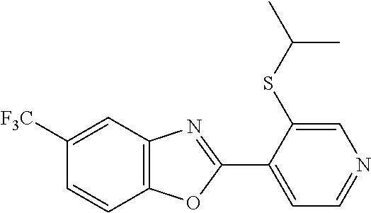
C1=C(SC(C)C)C(C2=NC3=C(O2)C=CC([F3C])=C3)=CC=N1
